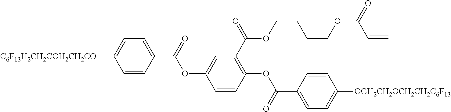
C1([C6F13H2CH2COH2CH2CO])=CC=C(C(=O)OC2=CC(C(=O)OCCCCOC(=O)C=C)=C(OC(C3=CC=C([OCH2CH2OCH2CH2C6F13])C=C3)=O)C=C2)C=C1
